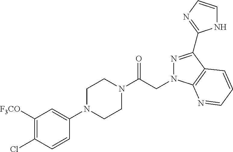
[F3CO]C1=C(Cl)C=CC(N2CCN(C(CN3N=C(C4=NC=CN4)C4=C3N=CC=C4)=O)CC2)=C1
